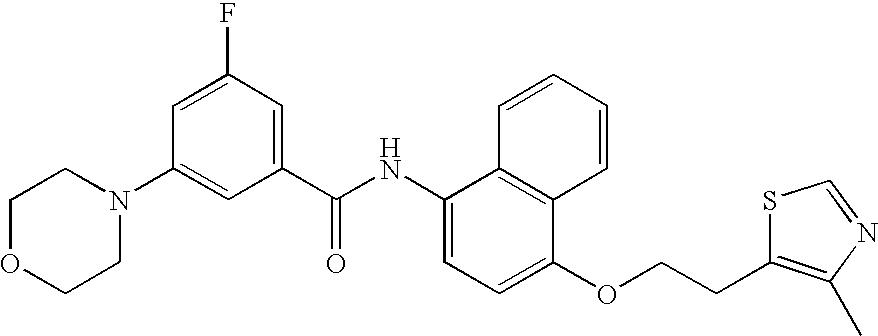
N1(C2=CC(C(NC3=CC=C(OCCC4=C(C)N=CS4)C4=C3C=CC=C4)=O)=CC(F)=C2)CCOCC1
